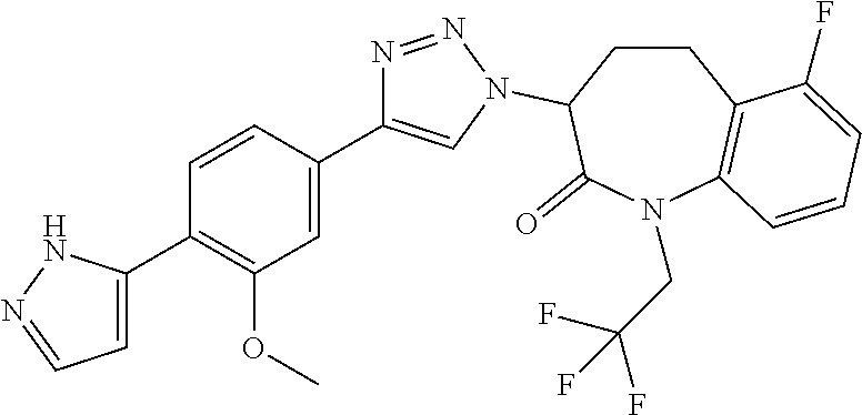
C1(C2=CC=NN2)=C(OC)C=C(C2=CN(C3CCC4=C(N(CC(F)(F)F)C3=O)C=CC=C4F)N=N2)C=C1
